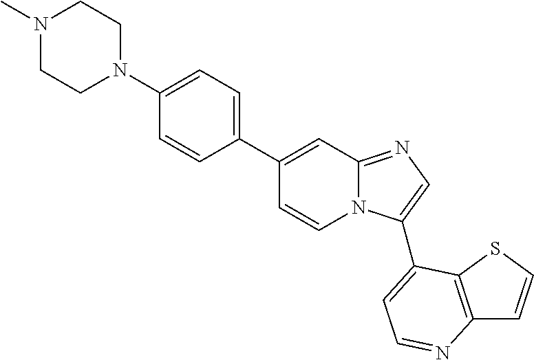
N1(C)CCN(C2=CC=C(C3=CC4=NC=C(C5=CC=NC6=C5SC=C6)N4C=C3)C=C2)CC1
